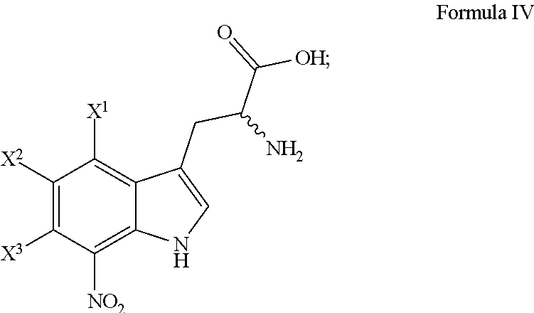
C1([X2])=C([X3])C([NO2])=C2C(=C1[X1])C(CC(N)C(=O)[OH])=CN2
